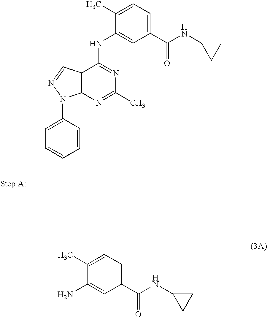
C1(C)=CC=C(C(NC2CC2)=O)C=C1N.C1(C)=CC=C(C(NC2CC2)=O)C=C1NC1=NC(C)=NC2=C1C=NN2C1=CC=CC=C1
